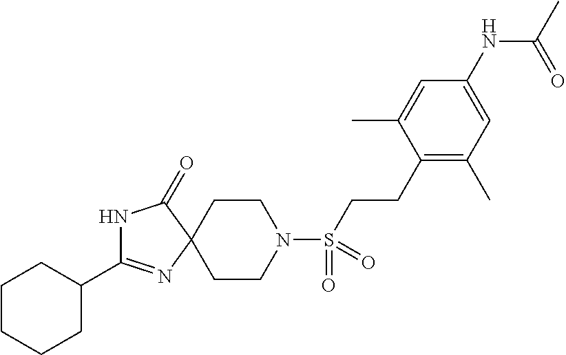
C1CN(S(CCC2=C(C)C=C(NC(C)=O)C=C2C)(=O)=O)CCC12C(=O)NC(C1CCCCC1)=N2
